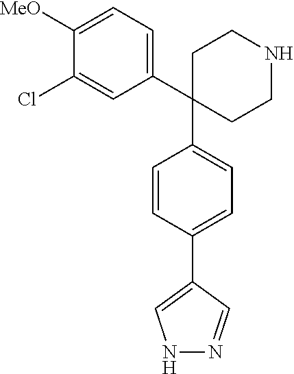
C1=C([MeO])C(Cl)=CC(C2(C3=CC=C(C4=CNN=C4)C=C3)CCNCC2)=C1
